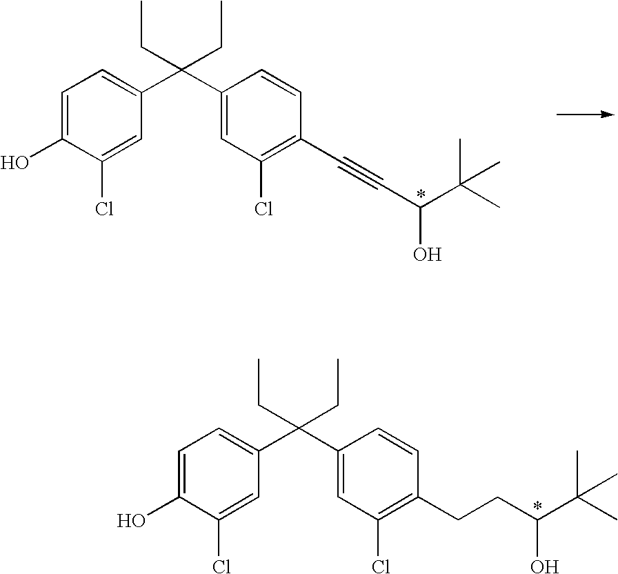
C1=C(O)C(Cl)=CC(C(C2=CC(Cl)=C(CCC(O)C(C)(C)C)C=C2)(CC)CC)=C1.C1=C(O)C(Cl)=CC(C(C2=CC(Cl)=C(C#CC(O)C(C)(C)C)C=C2)(CC)CC)=C1
